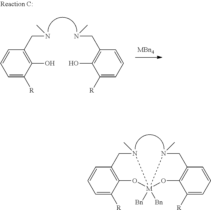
C1=C([R])C2=C(C=C1)CN(C)[M]1([Bn])([Bn])(O2)OC2=C(C=CC=C2[R])CN1C.C1=C([R])C(O)=C(CNC)C=C1.C1=C([R])C(O)=C(CNC)C=C1.[MBn4]
